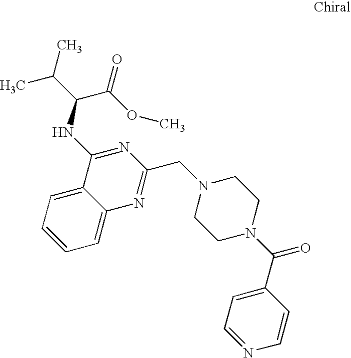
C1=CC=C2C(=C1)C(NC(C(=O)OC)C(C)C)=NC(CN1CCN(C(C3=CC=NC=C3)=O)CC1)=N2
